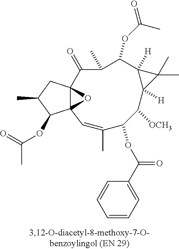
C1C(C)C(OC(C)=O)C23OC12C(=O)C(C)C(OC(C)=O)C1([H])C(C)(C)C1([H])C([OCH3])C(OC(C1=CC=CC=C1)=O)C(C)=C3
